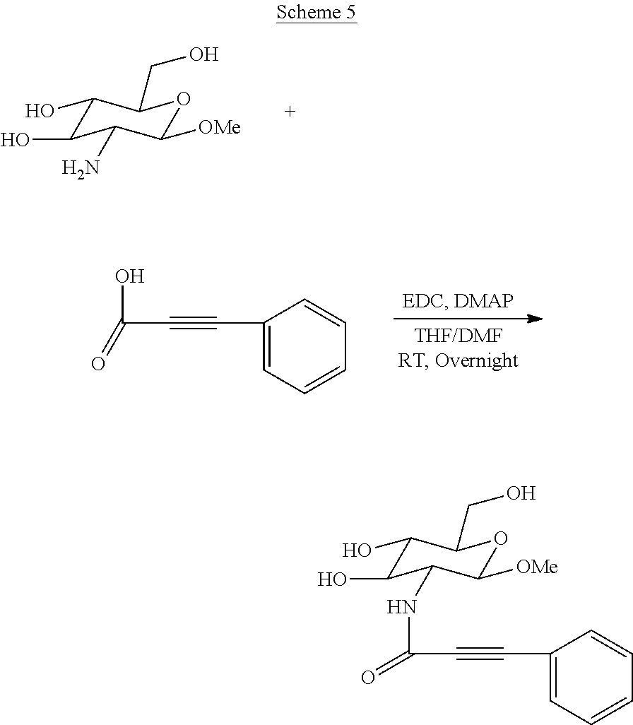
C1(O)C(O)C(N)C([OMe])OC1CO.C1(C#CC(O)=O)=CC=CC=C1.C1(O)C(O)C(NC(C#CC2=CC=CC=C2)=O)C([OMe])OC1CO
